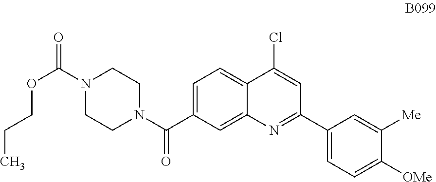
C1=C(C(N2CCN(C(=O)OCCC)CC2)=O)C=C2C(=C1)C(Cl)=CC(C1=CC=C([OMe])C([Me])=C1)=N2
